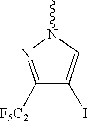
C1([F5C2])=NN(C)C=C1I
